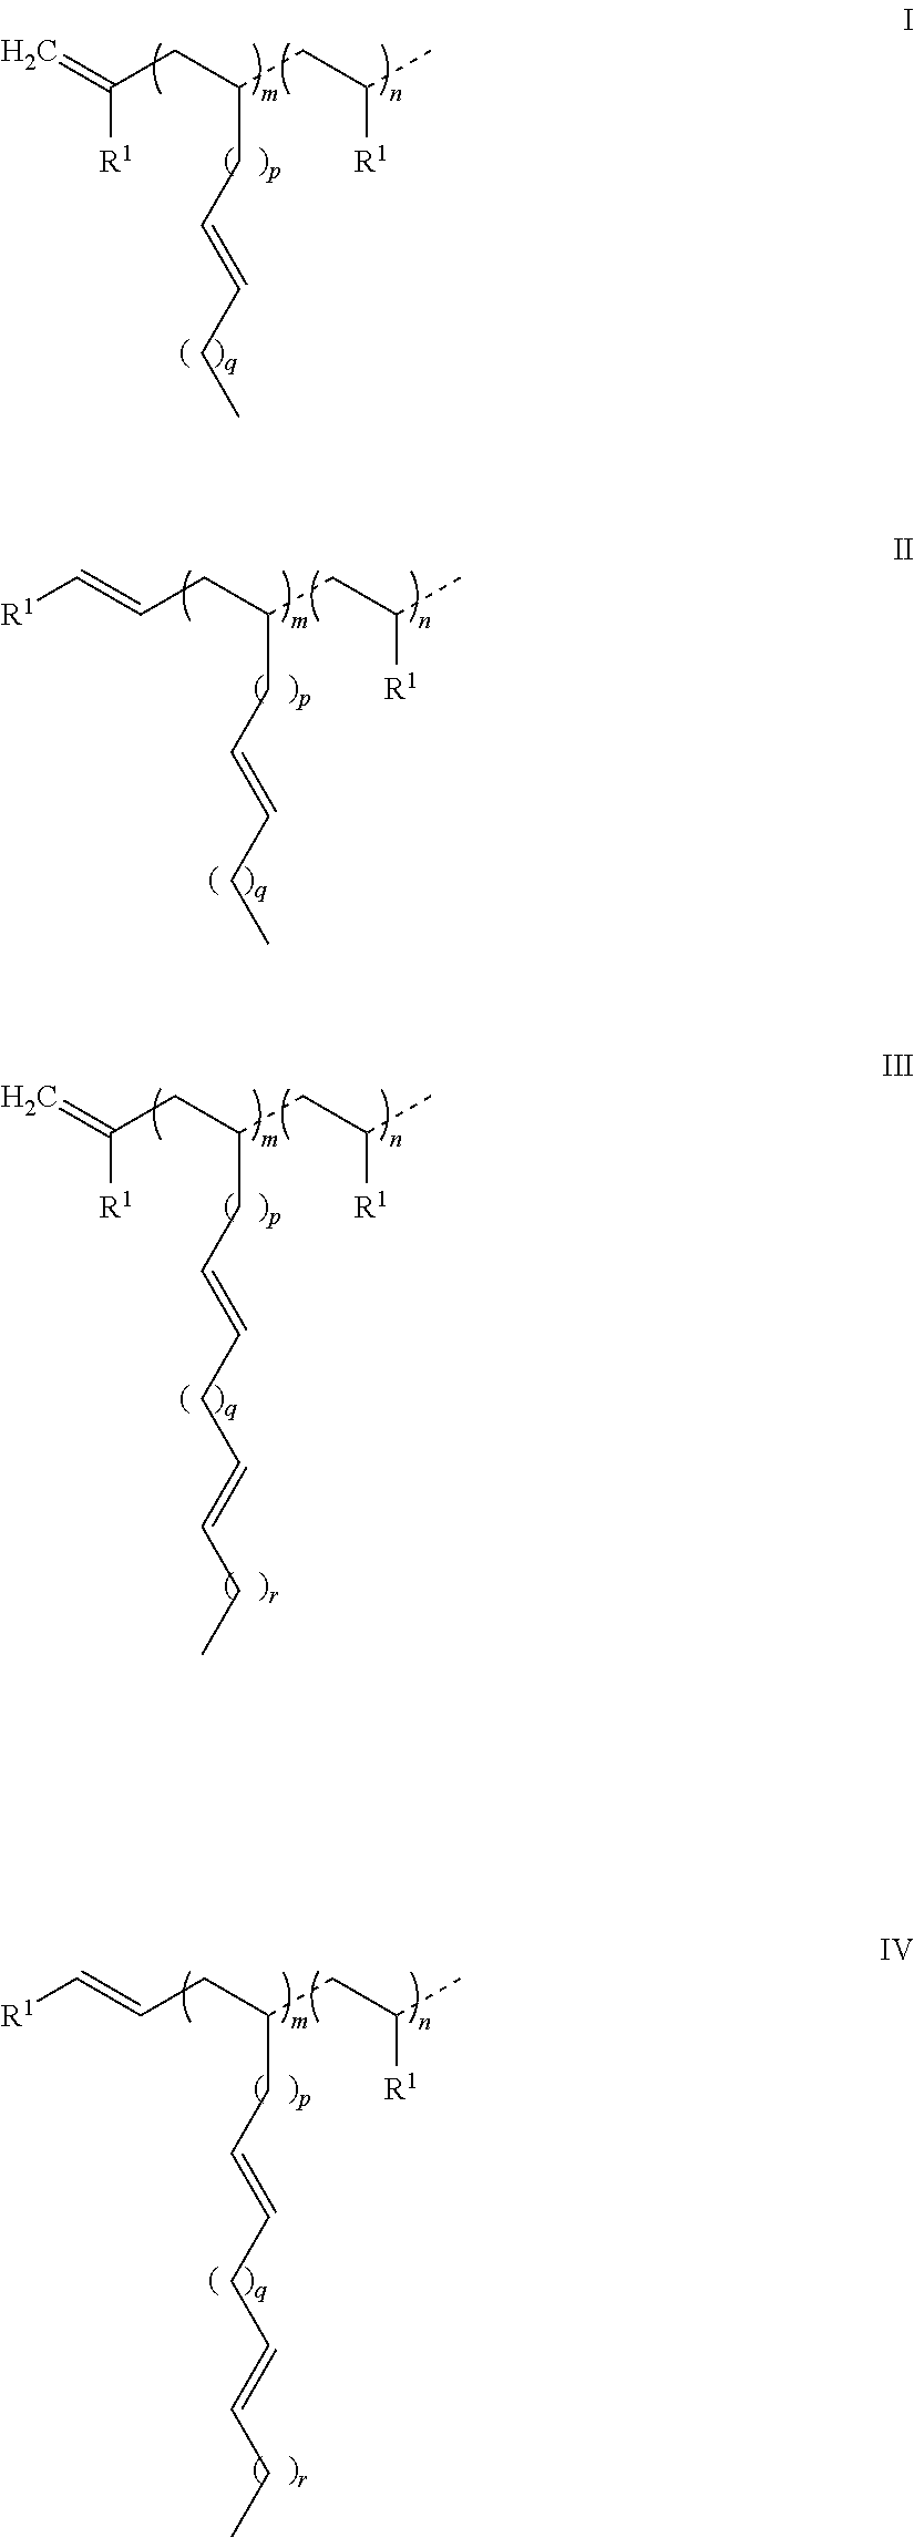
C=C(CC(CC(C)[R1])CC=CCC)[R1].C(=CCC(CC(C)[R1])CC=CCC)[R1].C=C(CC(CC(C)[R1])CC=CCC=CCC)[R1].C(=CCC(CC(C)[R1])CC=CCC=CCC)[R1]
